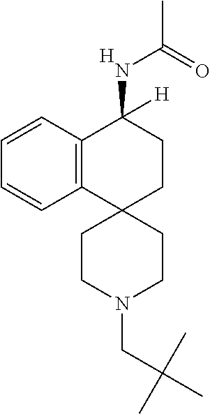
C12=C(C=CC=C1)C(NC(C)=O)([H])CCC21CCN(CC(C)(C)C)CC1.[H]
